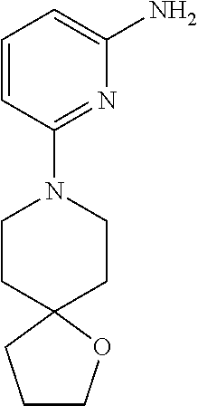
C1=CC(N2CCC3(CC2)CCCO3)=NC(N)=C1
